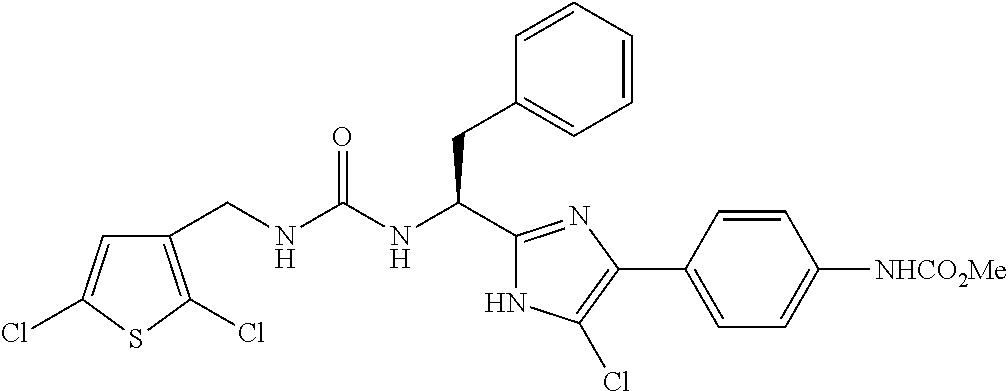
C1(CNC(NC(CC2=CC=CC=C2)C2=NC(C3=CC=C([NHCO2Me])C=C3)=C(Cl)N2)=O)=C(Cl)SC(Cl)=C1
